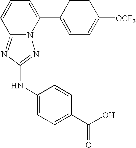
C12=NC(NC3=CC=C(C(O)=O)C=C3)=NN1C(C1=CC=C([OCF3])C=C1)=CC=C2
